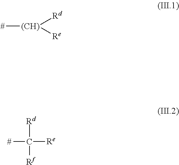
[#][(CH)]([Rd])[Re].[#]C([Rd])([Rf])[Re]
